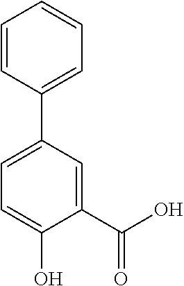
C1(C(O)=O)=CC(C2=CC=CC=C2)=CC=C1O
